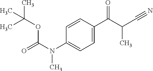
C1=CC(C(C(C#N)C)=O)=CC=C1N(C(=O)OC(C)(C)C)C
